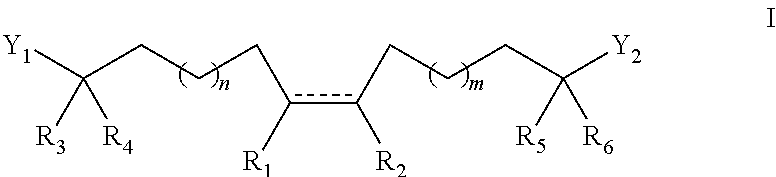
[Y1]C(CCCc(c(CCCC([Y2])([R5])[R6])[R2])[R1])([R3])[R4]
